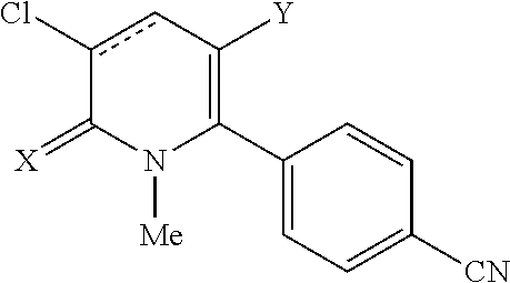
C1(C2=C([Y])cc(Cl)C(=[X])N2[Me])=CC=C([CN])C=C1
